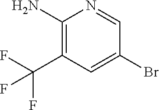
C1(N)=C(C(F)(F)F)C=C(Br)C=N1
